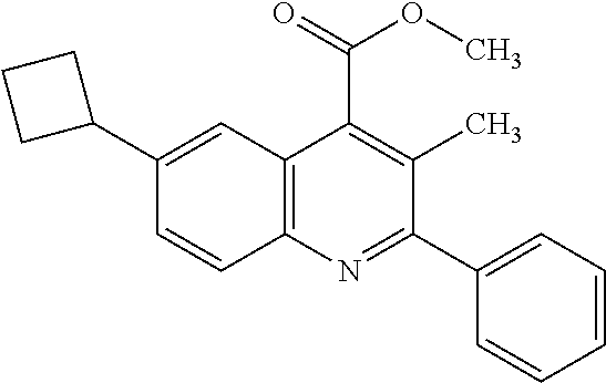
C12=C(N=C(C3=CC=CC=C3)C(C)=C1C(=O)OC)C=CC(C1CCC1)=C2
